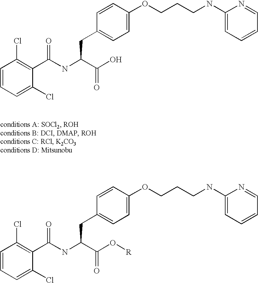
C1=CC=C(Cl)C(C(NC(C(O)=O)CC2=CC=C(OCCCNC3=CC=CC=N3)C=C2)=O)=C1Cl.C1=CC=C(Cl)C(C(NC(C(=O)O[R])CC2=CC=C(OCCCNC3=CC=CC=N3)C=C2)=O)=C1Cl
